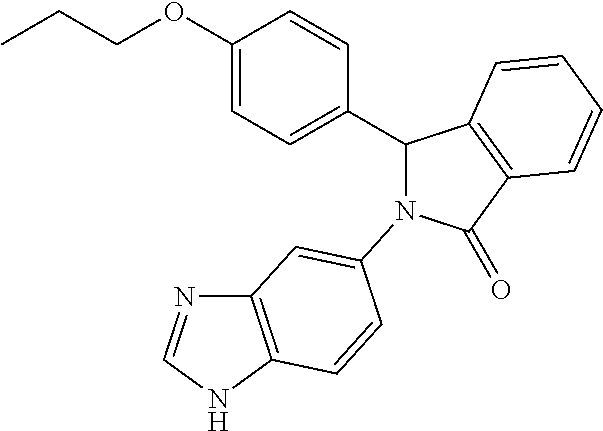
C12=C(NC=N1)C=CC(N1C(C3=CC=C(OCCC)C=C3)C3=C(C1=O)C=CC=C3)=C2
